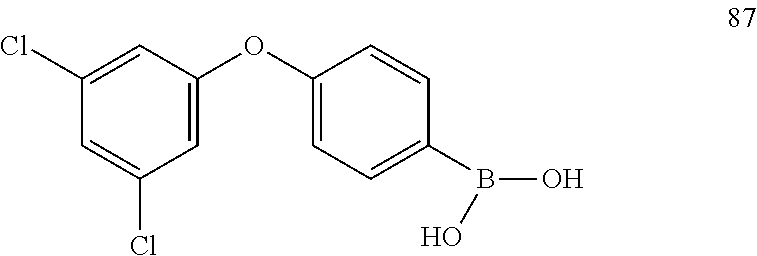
C1(OC2=CC=C(B(O)O)C=C2)=CC(Cl)=CC(Cl)=C1
